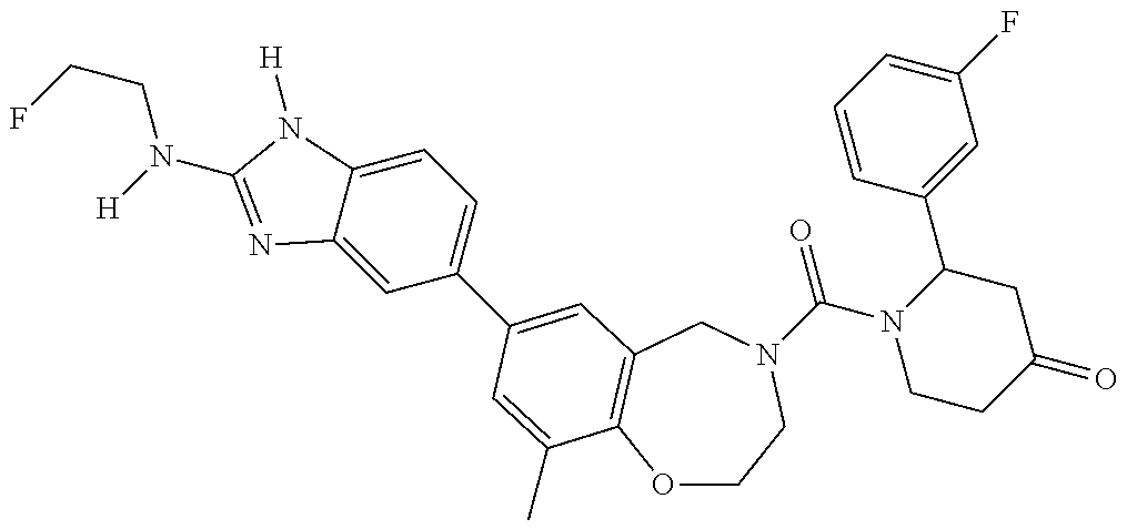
O1CCN(C(N2CCC(=O)CC2C2=CC(F)=CC=C2)=O)CC2=C1C(C)=CC(C1=CC=C3C(=C1)N=C(N([H])CCF)N3[H])=C2
